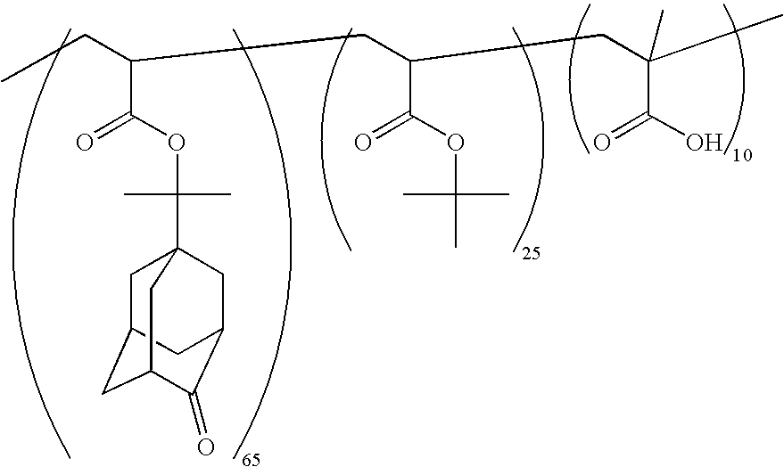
CCC(C(OC(C)(C)C12CC3CC(C(=O)C(C1)C3)C2)=O)CC(C(OC(C)(C)C)=O)CC(C(O)=O)(C)C
